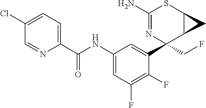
C1(N)=NC(C2=CC(NC(C3=CC=C(Cl)C=N3)=O)=CC(F)=C2F)(CF)C2C(S1)C2
